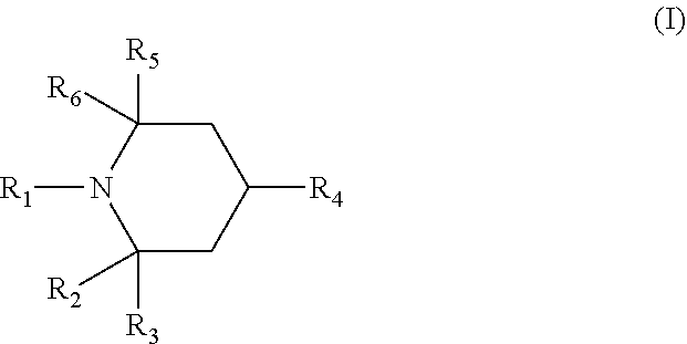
C1C([R4])CC([R5])([R6])N([R1])C1([R3])[R2]
